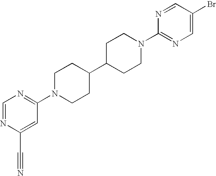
C1=NC(C#N)=CC(N2CCC(C3CCN(C4=NC=C(Br)C=N4)CC3)CC2)=N1
